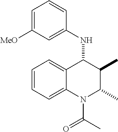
C12=CC=CC=C1C(NC1=CC([MeO])=CC=C1)C(C)C(C)N2C(=O)C
